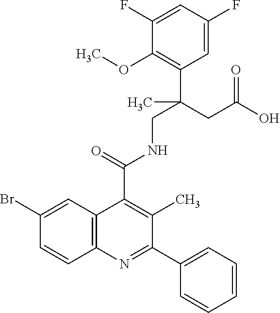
C1=CC2=C(C=C1Br)C(C(=O)NCC(CC(O)=O)(C)C1=C(OC)C(F)=CC(F)=C1)=C(C)C(C1=CC=CC=C1)=N2
